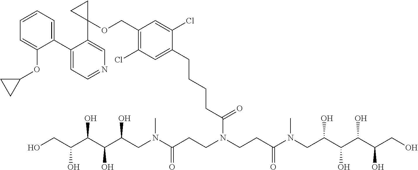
C1(C2=CC=CC=C2OC2CC2)=CC=NC=C1C1(OCC2=C(Cl)C=C(CCCCC(N(CCC(N(CC(C(C(C(CO)O)O)O)O)C)=O)CCC(N(CC(C(C(C(CO)O)O)O)O)C)=O)=O)C(Cl)=C2)CC1
